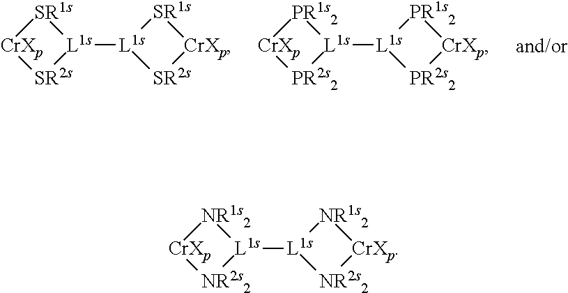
[SR1s]1[L1s]([L1s]2[SR1s][CrXp][SR2s]2)[SR2s][CrXp]1.[PR1s2]1[L1s]([L1s]2[PR1s2][CrXp][PR2s2]2)[PR2s2][CrXp]1.[NR1s2]1[L1s]([L1s]2[NR1s2][CrXp][NR2s2]2)[NR2s2][CrXp]1
